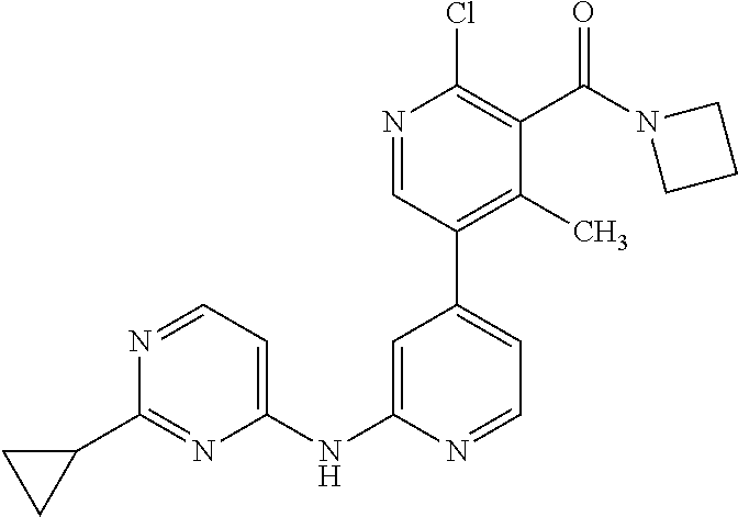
C1=NC(NC2=CC=NC(C3CC3)=N2)=CC(C2=C(C)C(C(N3CCC3)=O)=C(Cl)N=C2)=C1
